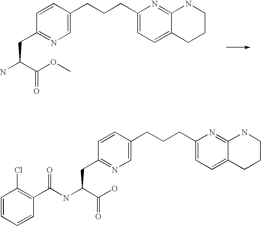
C1=C(CCCC2=CC=C3C(=N2)NCCC3)C=CC(CC(N)C(OC)=O)=N1.C1=C(CCCC2=CC=C3C(=N2)NCCC3)C=CC(CC(NC(C2=C(Cl)C=CC=C2)=O)C(O)=O)=N1
